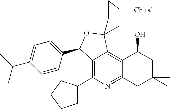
C12=C(C3CCCC3)N=C3C(=C1C1(OC2C2=CC=C(C(C)C)C=C2)CCCC1)C(O)CC(C)(C)C3
